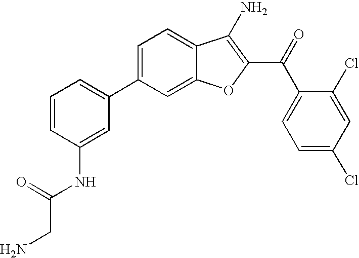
C12=CC(C3=CC=CC(NC(=O)CN)=C3)=CC=C1C(N)=C(C(C1=CC=C(Cl)C=C1Cl)=O)O2
